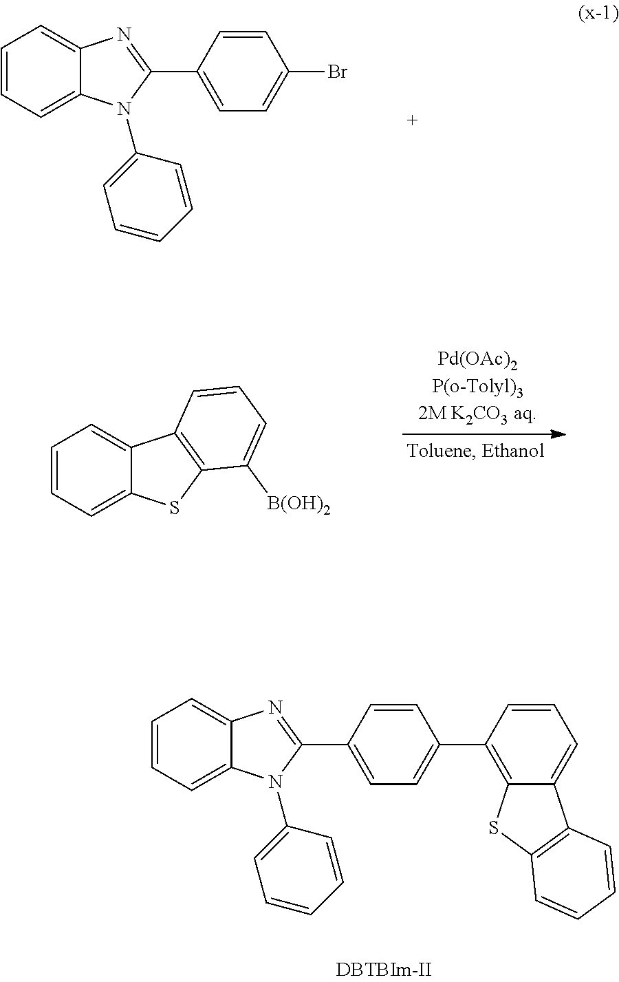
C1=CC=C2C(=C1)N=C(C1=CC=C(C3=C4C(=CC=C3)C3=C(S4)C=CC=C3)C=C1)N2C1=CC=CC=C1.C1=CC=C2C(=C1)N=C(C1=CC=C(Br)C=C1)N2C1=CC=CC=C1.C1=CC=C2C(=C1)C1=C(S2)C([B(OH)2])=CC=C1
